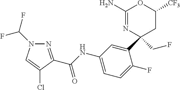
C1(N)=NC(C2=CC(NC(=O)C3=NN(C(F)F)C=C3Cl)=CC=C2F)(CF)CC([CF3])O1
